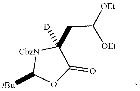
C1([tBu])[NCbz]C(CC([OEt])[OEt])([D])C(=O)O1
